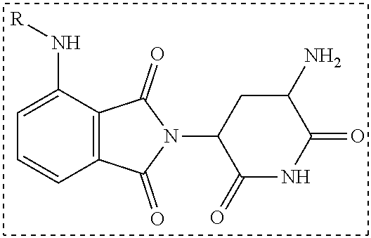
C12=C(C(N[R])=CC=C1)C(=O)N(C1C(=O)NC(=O)C(N)C1)C2=O
